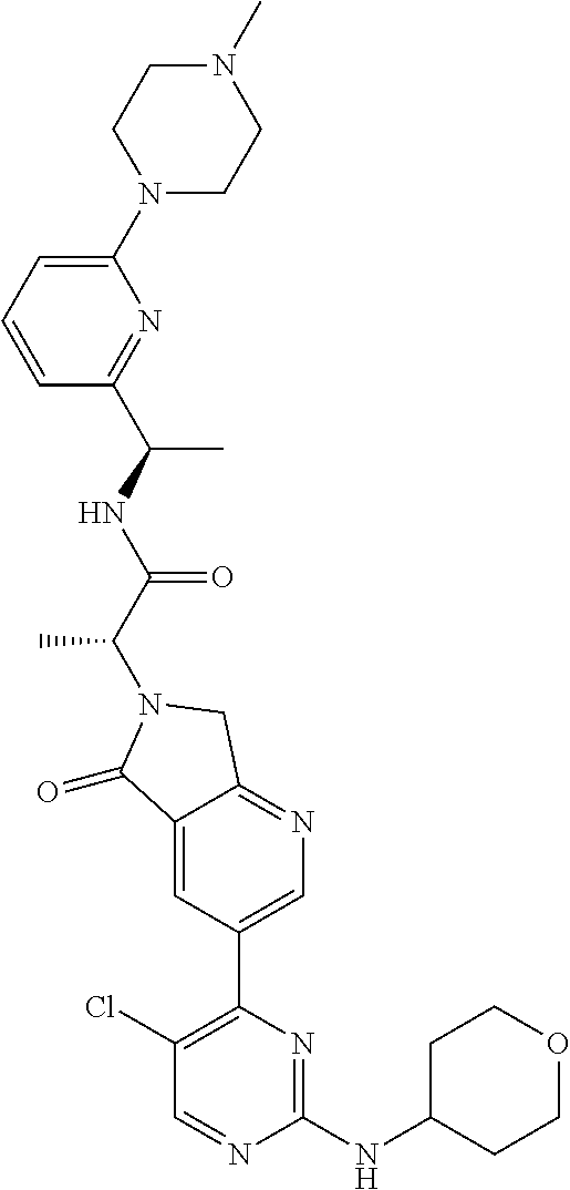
C1(=O)C2=CC(C3=C(Cl)C=NC(NC4CCOCC4)=N3)=CN=C2CN1C(C(=O)NC(C1=NC(N2CCN(C)CC2)=CC=C1)C)C
